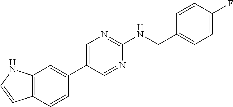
C12=C(C=CC(C3=CN=C(NCC4=CC=C(F)C=C4)N=C3)=C1)C=CN2
